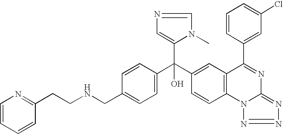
C1=C(CNCCC2=NC=CC=C2)C=CC(C(C2=CC3=C(C=C2)N2C(=NN=N2)N=C3C2=CC(Cl)=CC=C2)(C2=CN=CN2C)O)=C1
